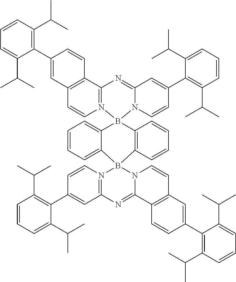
C1=CC(C(C)C)=C(C2=CC3=C(C=C2)C2=N(C=C3)B3(N4C(=N2)C=C(C2=C(C(C)C)C=CC=C2C(C)C)C=C4)C2=CC=CC=C2B2(C4=C3C=CC=C4)N3=C(N=C4N2C=CC2=C4C=CC(C4=C(C(C)C)C=CC=C4C(C)C)=C2)C=C(C2=C(C(C)C)C=CC=C2C(C)C)C=C3)C(C(C)C)=C1
